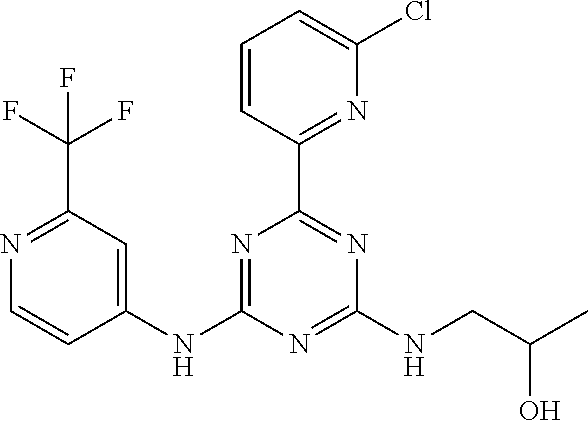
C1(NC2=CC(C(F)(F)F)=NC=C2)=NC(C2=NC(Cl)=CC=C2)=NC(NCC(C)O)=N1
